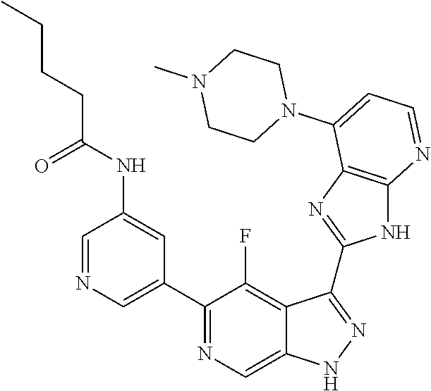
C1=NC=C(C2=NC=C3C(=C2F)C(C2=NC4=C(N2)N=CC=C4N2CCN(C)CC2)=NN3)C=C1NC(CCCC)=O
